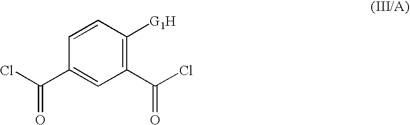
C1=CC([G1H])=C(C(Cl)=O)C=C1C(Cl)=O
